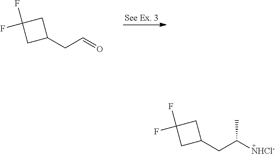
C1(CC=O)CC(F)(F)C1.C1(CC([NHCl-])C)CC(F)(F)C1
